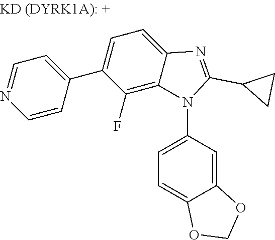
C1=C(N2C3=C(F)C(C4=CC=NC=C4)=CC=C3N=C2C2CC2)C=C2C(=C1)OCO2
